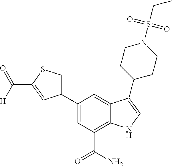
C1(C2=CSC(C([H])=O)=C2)=CC(C(N)=O)=C2C(=C1)C(C1CCN(S(CC)(=O)=O)CC1)=CN2
